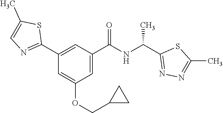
C1(C2=NC=C(C)S2)=CC(C(NC(C2=NN=C(C)S2)C)=O)=CC(OCC2CC2)=C1
